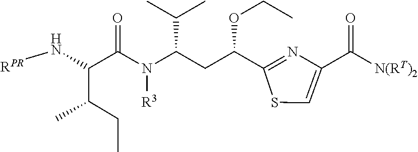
N(C(CC(C1=NC(C([N(RT)2])=O)=CS1)OCC)C(C)C)([R3])C(C(C(CC)C)N[RPR])=O
